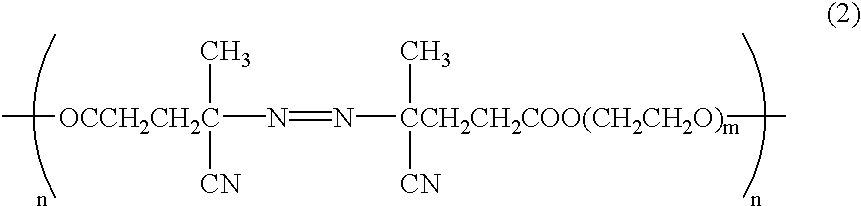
N(=N[CCH2CH2COO(CH2CH2O)m](C)([CN])C)[OCCH2CH2C](C)([CN])C
